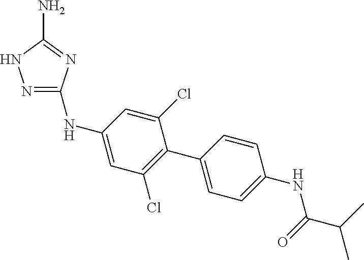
N1=C(NC2=CC(Cl)=C(C3=CC=C(NC(=O)C(C)C)C=C3)C(Cl)=C2)N=C(N)N1
